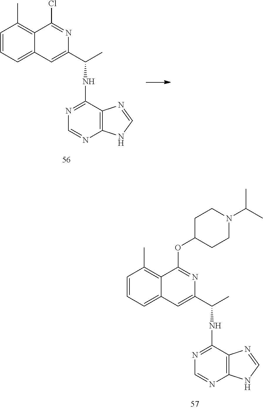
C1=CC=C2C(=C1C)C(OC1CCN(C(C)C)CC1)=NC(C(C)NC1=NC=NC3=C1N=CN3)=C2.C1=CC=C2C(=C1C)C(Cl)=NC(C(C)NC1=NC=NC3=C1N=CN3)=C2
